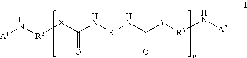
[A1]N[R2][X]C(N[R1]NC(=O)[Y][R3]N[A2])=O
